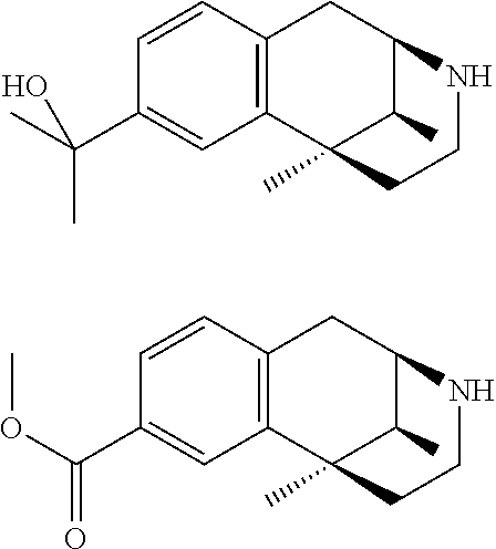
C12=C(C3(C)C(C)C(C1)NCC3)C=C(C(C)(C)O)C=C2.C12=C(C3(C)C(C)C(C1)NCC3)C=C(C(OC)=O)C=C2
